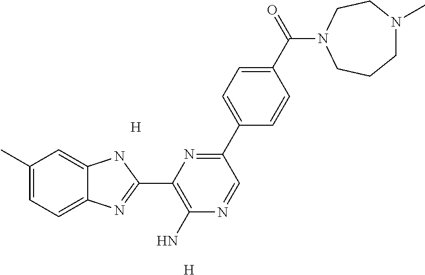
[H].[H].C1(C)=CC=C2C(=C1)NC(C1=C(N)N=CC(C3=CC=C(C(=O)N4CCN(C)CCC4)C=C3)=N1)=N2
